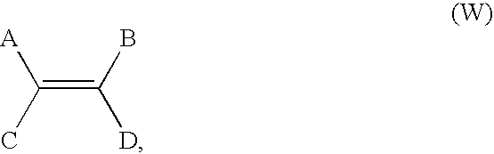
BC(=C([A])C)[D]
